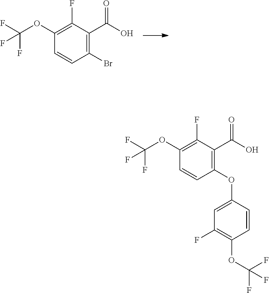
C1(Br)=C(C(O)=O)C(F)=C(OC(F)(F)F)C=C1.C1(OC2=CC(F)=C(OC(F)(F)F)C=C2)=C(C(O)=O)C(F)=C(OC(F)(F)F)C=C1
